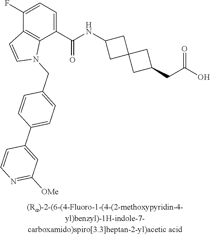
C1(F)=CC=C(C(NC2CC3(C2)CC(CC(O)=O)C3)=O)C2=C1C=CN2CC1=CC=C(C2=CC([OMe])=NC=C2)C=C1
